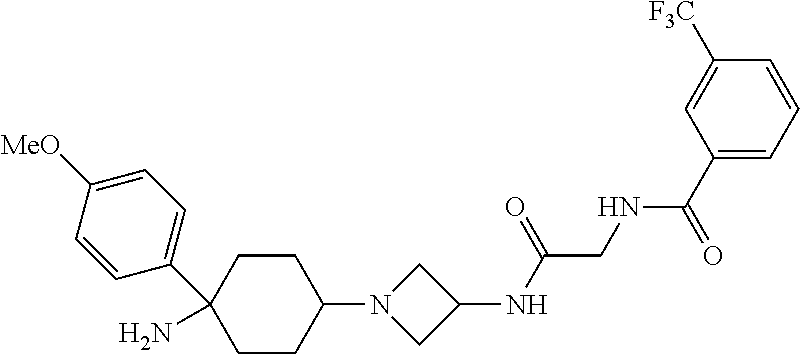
C1=C([MeO])C=CC(C2(N)CCC(N3CC(NC(CNC(C4=CC=CC([F3C])=C4)=O)=O)C3)CC2)=C1
